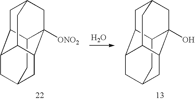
C12CC3CC4C1CC1CC4C(C3)C2([ONO2])C1.C12CC3CC4C1CC1CC4C(C3)C2(O)C1.O
